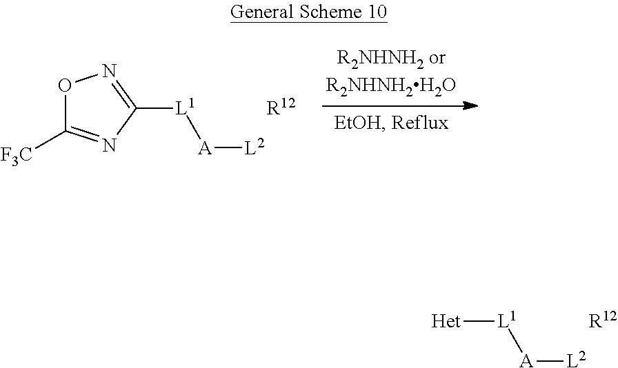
O1C([F3C])=NC([L1][A][L2])=N1.[R12].[Het][L1][A][L2].[R12]
